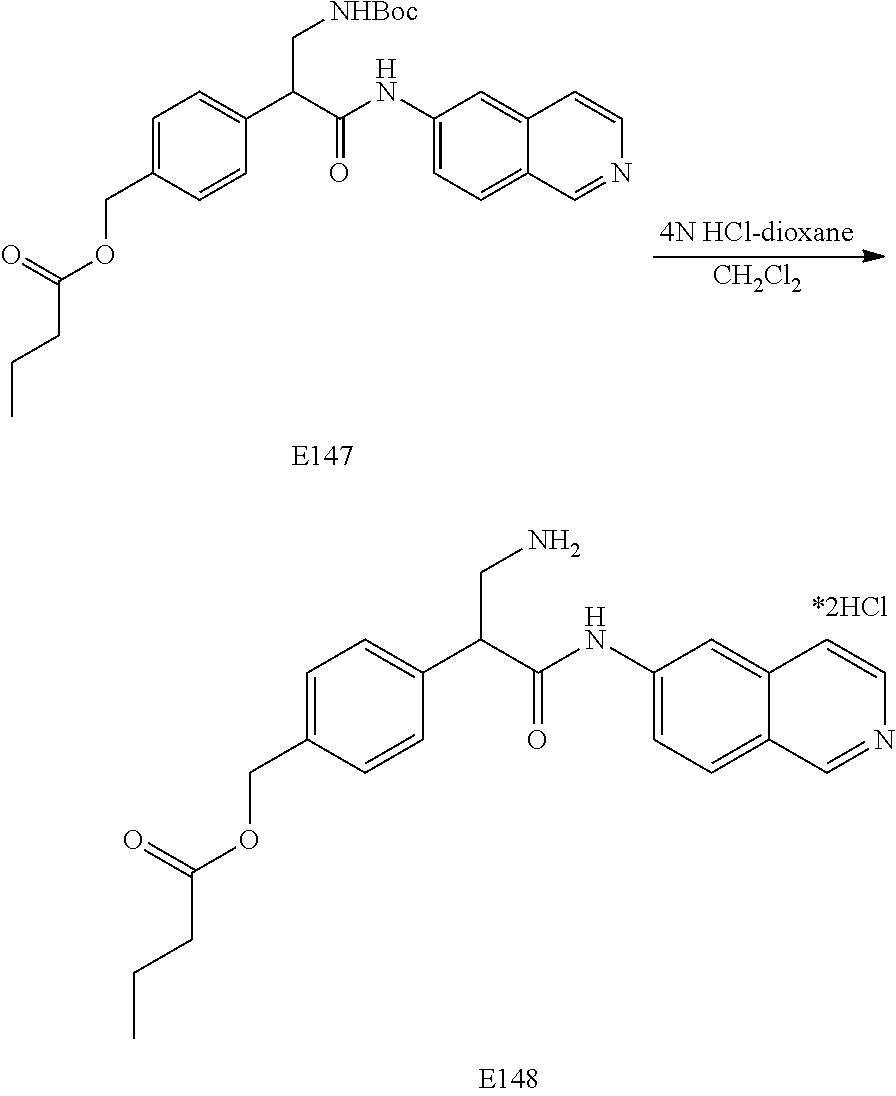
C1(NC(C(C2=CC=C(COC(CCC)=O)C=C2)C[NHBoc])=O)=CC=C2C(=C1)C=CN=C2.[CH2Cl2].C1(NC(C(C2=CC=C(COC(CCC)=O)C=C2)CN)=O)=CC=C2C(=C1)C=CN=C2
